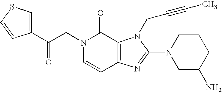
C(N1C=CC2=C(C1=O)N(CC#CC)C(N1CC(N)CCC1)=N2)C(C1=CSC=C1)=O
